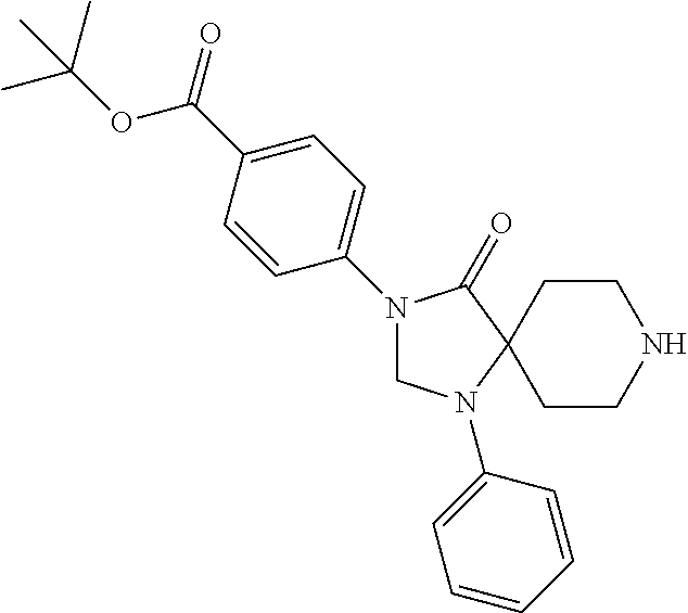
C1(C(=O)OC(C)(C)C)=CC=C(N2CN(C3=CC=CC=C3)C3(C2=O)CCNCC3)C=C1
